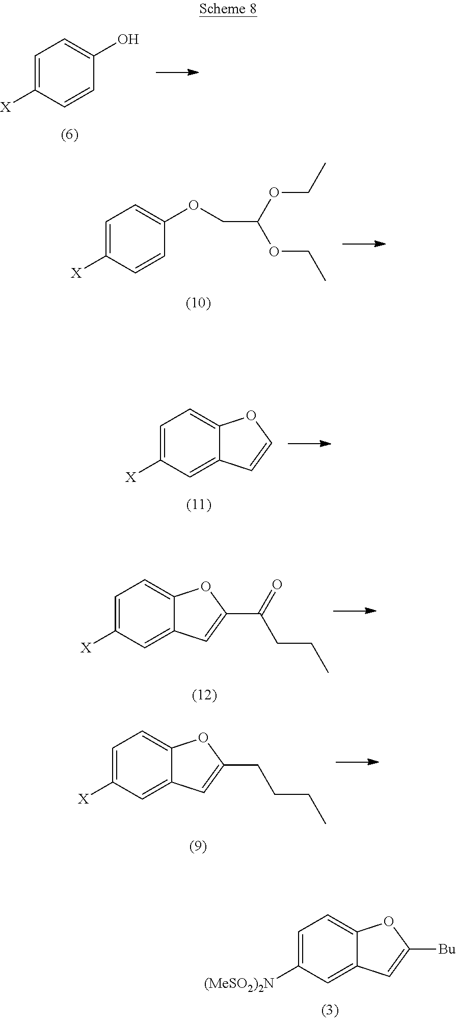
C1=C([(MeSO2)2N])C=C2C(=C1)OC([Bu])=C2.C1=C([X])C=CC(O)=C1.C1=C([X])C=CC(OCC(OCC)OCC)=C1.C1=C([X])C=C2C(=C1)OC=C2.C1=C([X])C=C2C(=C1)OC(C(CCC)=O)=C2.C1=C([X])C=C2C(=C1)OC(CCCC)=C2
